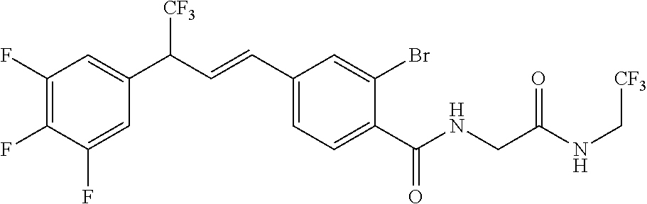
C1(F)=C(F)C(F)=CC(C(C=CC2=CC=C(C(NCC(NC[CF3])=O)=O)C(Br)=C2)[CF3])=C1
